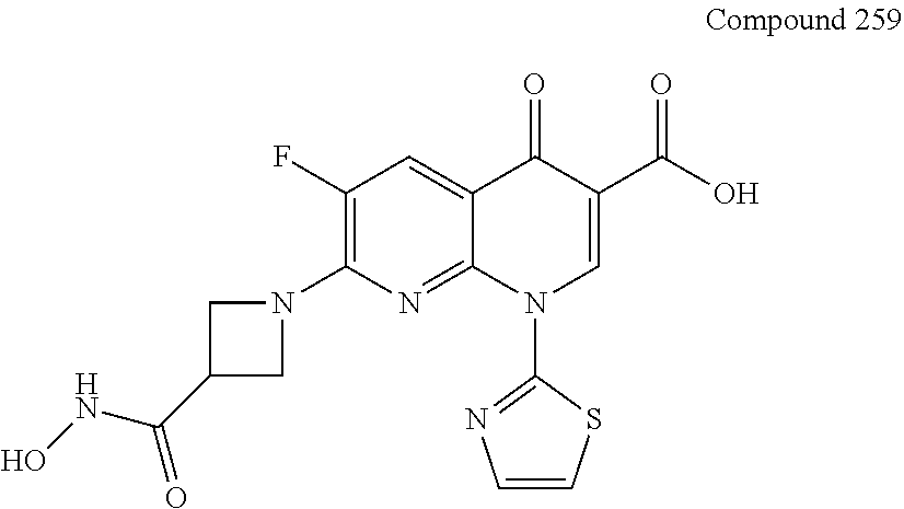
N1(C2=C(F)C=C3C(=N2)N(C2=NC=CS2)C=C(C(O)=O)C3=O)CC(C(NO)=O)C1
